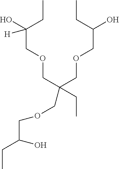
C(C(O)COCC(COCC(CC)([H])O)(CC)COCC(CC)O)C
